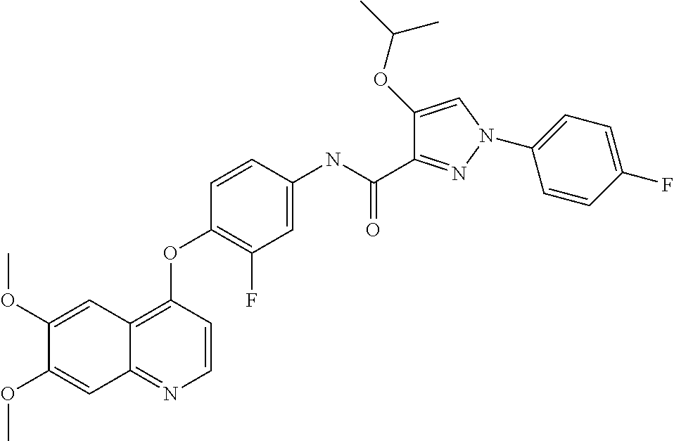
C1(OC)=CC2=C(OC3=C(F)C=C(NC(C4=NN(C5=CC=C(F)C=C5)C=C4OC(C)C)=O)C=C3)C=CN=C2C=C1OC
